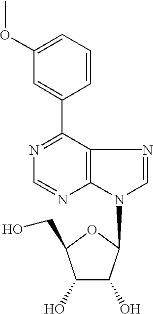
C1(C2=CC(OC)=CC=C2)=NC=NC2=C1N=CN2C1C(O)C(O)C(CO)O1
